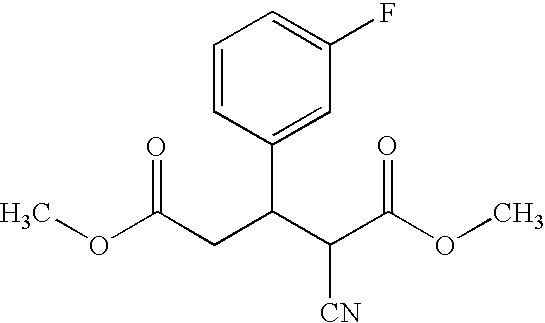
C1(C(C(C(OC)=O)[CN])CC(OC)=O)=CC(F)=CC=C1
